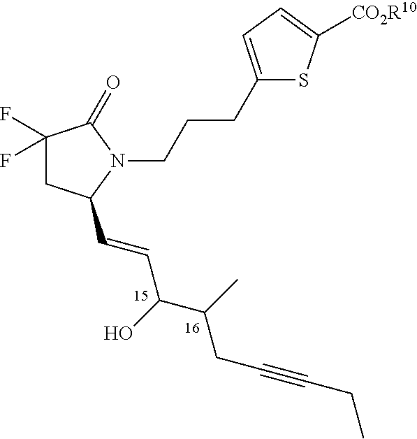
C1(F)(F)CC(C=CC(C(C)CC#CCC)O)N(CCCC2=CC=C([CO2R10])S2)C1=O
